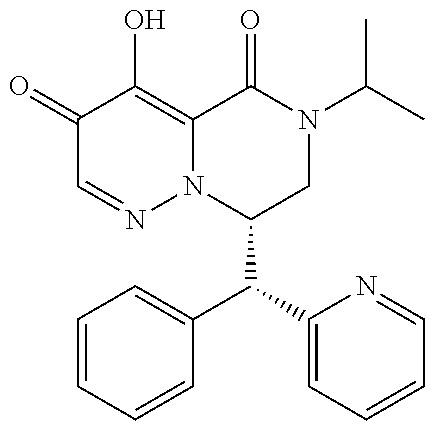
C1(=O)C=NN2C(=C1O)C(=O)N(C(C)C)CC2C(C1=CC=CC=C1)C1=CC=CC=N1
